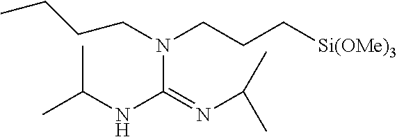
N(C(=NC(C)C)NC(C)C)(CCC[Si(OMe)3])CCCC
